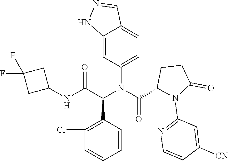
C12=CC(N(C(C(NC3CC(F)(F)C3)=O)C3=C(Cl)C=CC=C3)C(=O)C3N(C4=NC=CC([CN])=C4)C(=O)CC3)=CC=C1C=NN2
